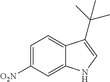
C1=C([O2N])C=C2C(=C1)C(C(C)(C)C)=CN2
